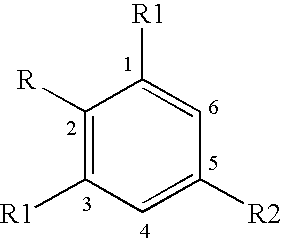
C1([R])=C([R1])C=C([R2])C=C1[R1]
